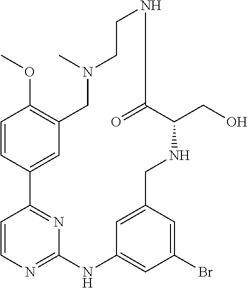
C1=CN=C2N=C1C1=CC(=C(OC)C=C1)CN(C)CCNC(=O)C(CO)NCC1=CC(=CC(Br)=C1)N2
